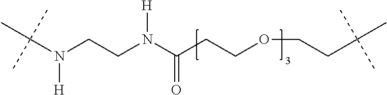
N(CCN(C(CCOCCC(C)(C)C)=O)[H])(C(C)(C)C)[H]
